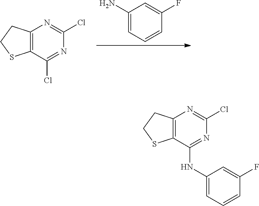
C12=C(C(Cl)=NC(Cl)=N1)SCC2.C1(N)=CC=CC(F)=C1.C12=C(C(NC3=CC=CC(F)=C3)=NC(Cl)=N1)SCC2
